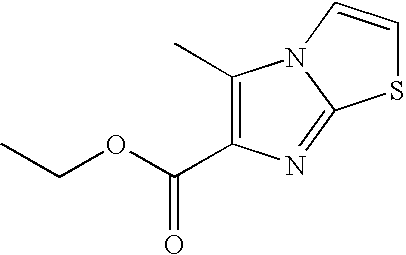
C1(C)=C(C(OCC)=O)N=C2N1C=CS2
